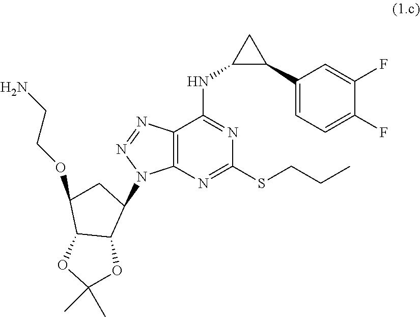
C12=C(N=C(SCCC)N=C1NC1C(C3=CC=C(F)C(F)=C3)C1)N(C1C3C(C(OCCN)C1)OC(C)(C)O3)N=N2
